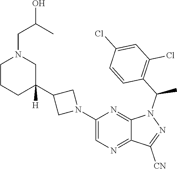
C1(N2CC(C3([H])CN(CC(O)C)CCC3)C2)=CN=C2C(=N1)N(C(C1=C(Cl)C=C(Cl)C=C1)C)N=C2[CN]
